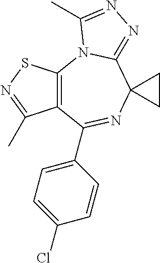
C12=C(N3C(=NN=C3C)C3(N=C1C1=CC=C(Cl)C=C1)CC3)SN=C2C
